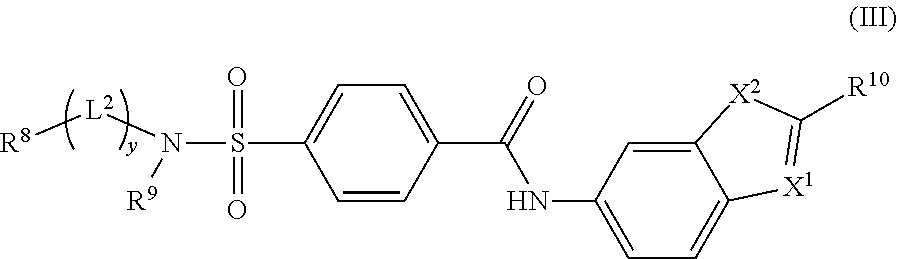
C1=CC(C(NC2=CC=C3C(=C2)[X2]C([R10])=[X1]3)=O)=CC=C1S(=O)(=O)N([R9])[L2][R8]
